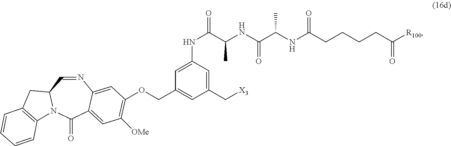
C1(C[X3])=CC(NC(C(C)NC(=O)C(NC(=O)CCCCC(=O)[R100])C)=O)=CC(COC2=C([OMe])C=C3C(=C2)N=CC2N(C3=O)C3=C(C2)C=CC=C3)=C1
